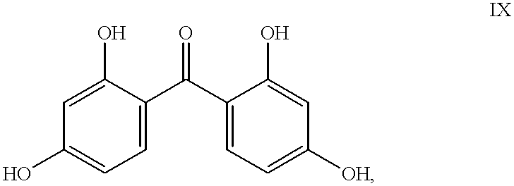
C1(O)=CC=C(C(C2=CC=C([OH])C=C2O)=O)C(O)=C1
